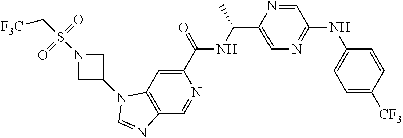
C1(C(=O)NC(C2=CN=C(NC3=CC=C([CF3])C=C3)C=N2)C)=CC2=C(C=N1)N=CN2C1CN(S(=O)(=O)C[F3C])C1
